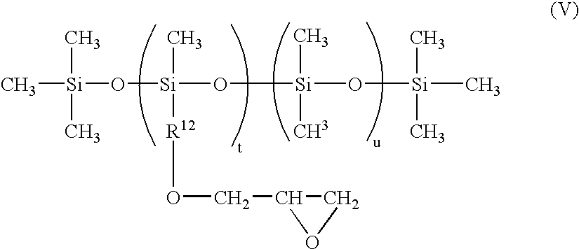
C[Si](O[Si](O[Si](C)(C)O[Si](C)(C)C)([R12]OCC1CO1)C)(C)C
